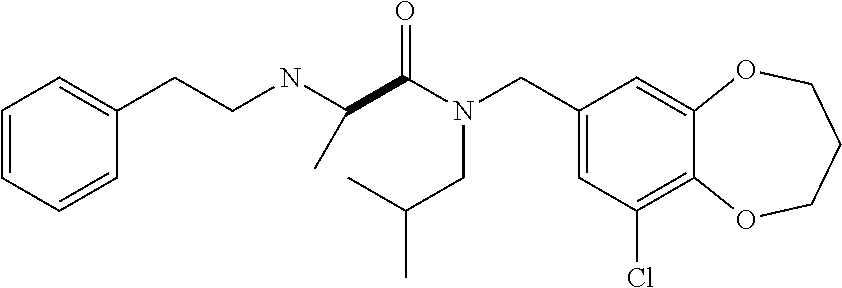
C1(CN(C(=O)C(NCCC2=CC=CC=C2)C)CC(C)C)=CC(Cl)=C2C(=C1)OCCCO2
